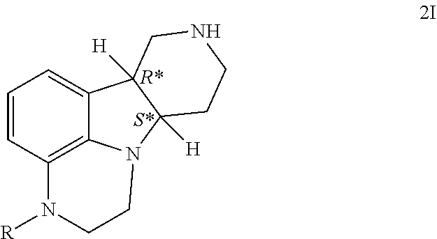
C1=CC2=C3C(=C1)C1([H])C([H])(N3CCN2[R])CCNC1
